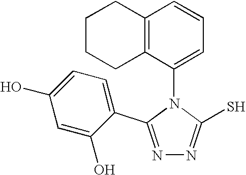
N1=C(C2=CC=C(O)C=C2O)N(C2=CC=CC3=C2CCCC3)C(S)=N1
